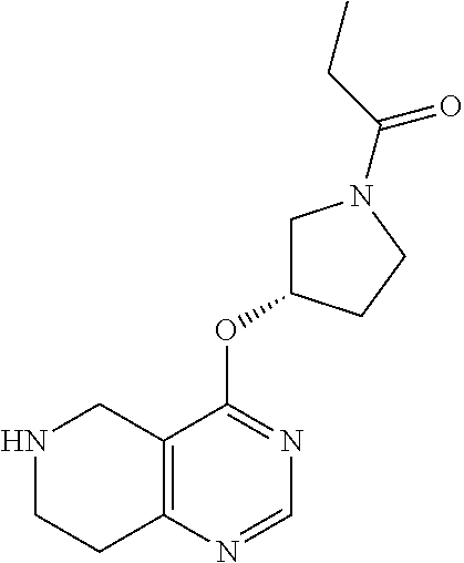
N1CCC2=C(C1)C(OC1CN(C(CC)=O)CC1)=NC=N2
